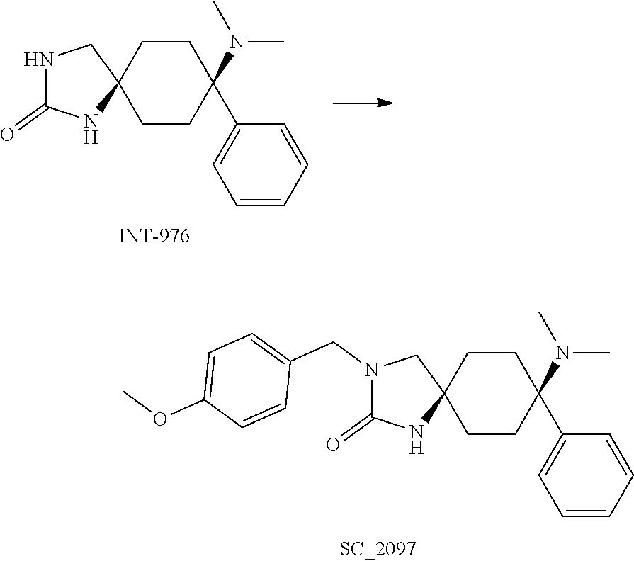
N1C(=O)NC2(C1)CCC(C1=CC=CC=C1)(N(C)C)CC2.N1(CC2=CC=C(OC)C=C2)C(=O)NC2(C1)CCC(C1=CC=CC=C1)(N(C)C)CC2
